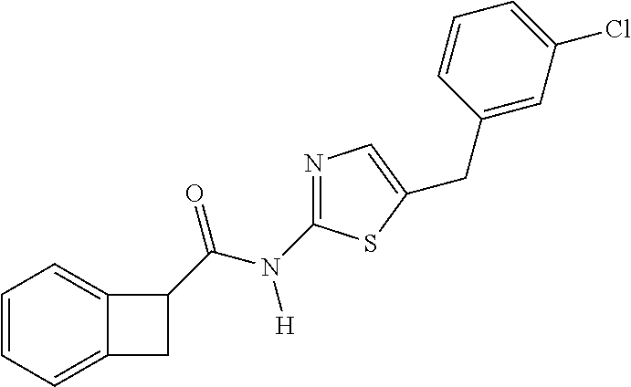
C1=CC=C2C(=C1)C(C(N([H])C1=NC=C(CC3=CC(Cl)=CC=C3)S1)=O)C2
